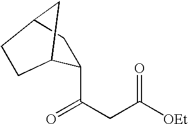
C1CC2C(C(=O)CC([OEt])=O)CC1C2
